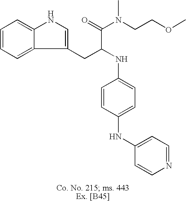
C1=CC=C2C(=C1)NC=C2CC(NC1=CC=C(NC2=CC=NC=C2)C=C1)C(=O)N(CCOC)C
